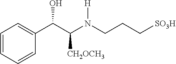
N(CCC[SO3H])([H])C(C(C1=CC=CC=C1)O)[CH2OCH3]
